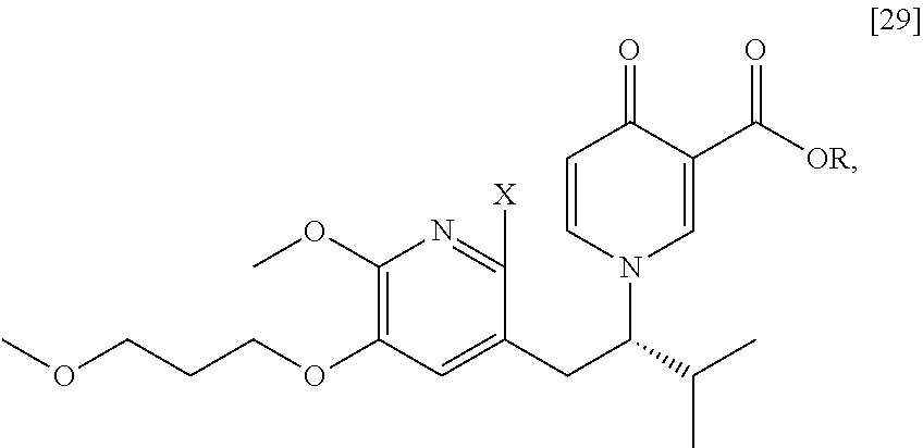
C1(OC)=C(OCCCOC)C=C(CC(N2C=C(C([OR])=O)C(=O)C=C2)C(C)C)C([X])=N1
